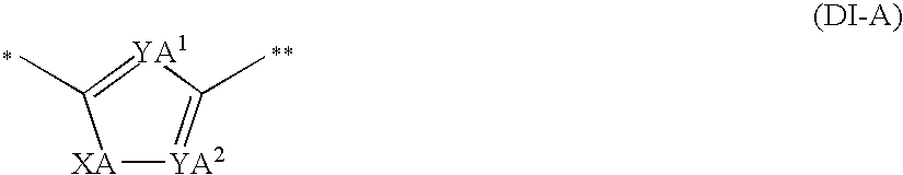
[XA]1[YA2]=C(C)[YA1]=C1C
